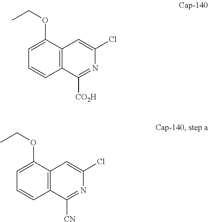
C1(OCC)=CC=CC2=C1C=C(Cl)N=C2[CO2H].C1(OCC)=CC=CC2=C1C=C(Cl)N=C2[CN]
